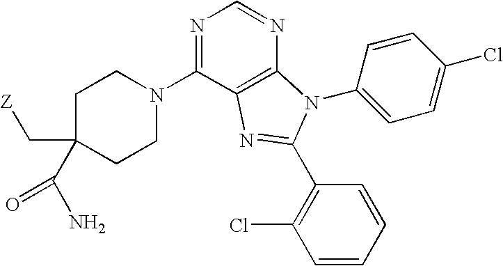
N1=C(N2CCC(C[Z])(C(N)=O)CC2)C2=C(N=C1)N(C1=CC=C(Cl)C=C1)C(C1=C(Cl)C=CC=C1)=N2
